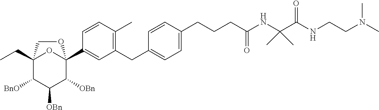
C12(CC)C([BnO])C([OBn])C([OBn])C(C3=CC(CC4=CC=C(CCCC(NC(C(NCCN(C)C)=O)(C)C)=O)C=C4)=C(C)C=C3)(O1)OC2
